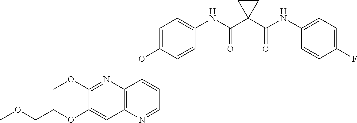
C1(OC)=NC2=C(C=C1OCCOC)N=CC=C2OC1=CC=C(NC(C2(C(NC3=CC=C(F)C=C3)=O)CC2)=O)C=C1
